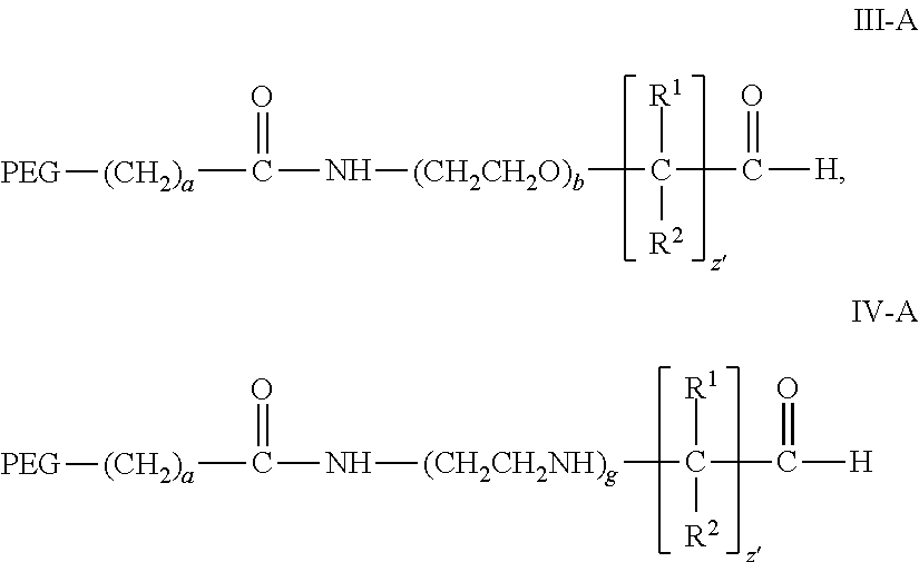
[(CH2CH2O)b](C(C([H])=O)([R1])[R2])NC([(CH2)a][PEG])=O.[(CH2CH2NH)g](C(C([H])=O)([R1])[R2])NC([(CH2)a][PEG])=O
